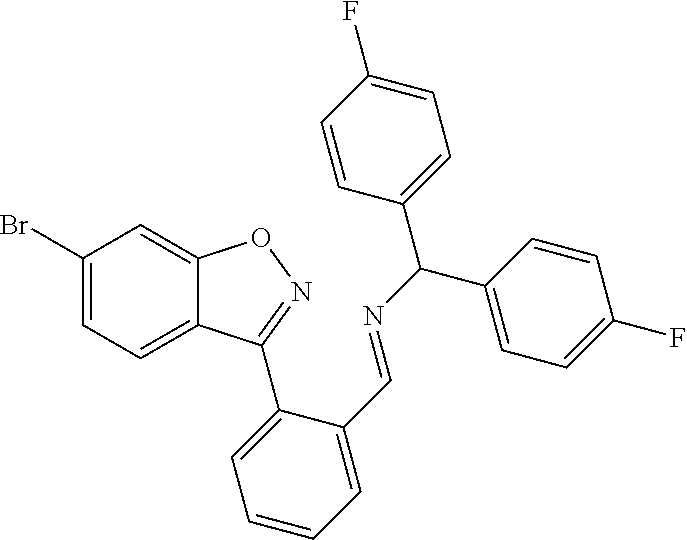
C1(Br)=CC=C2C(=C1)ON=C2C1=CC=CC=C1C=NC(C1=CC=C(F)C=C1)C1=CC=C(F)C=C1
